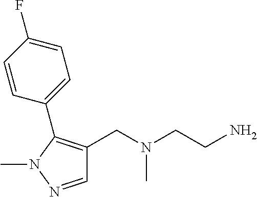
C1=NN(C)C(C2=CC=C(F)C=C2)=C1CN(CCN)C
